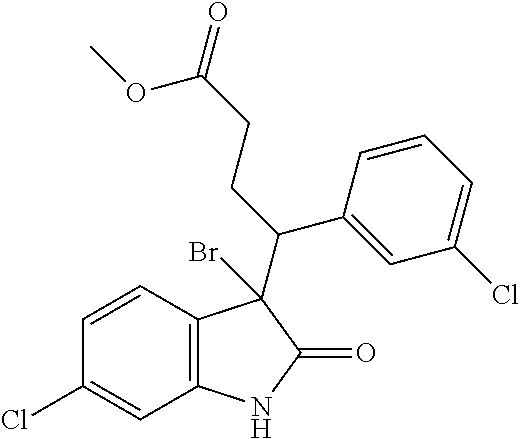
C1=CC2=C(C=C1Cl)NC(=O)C2(C(C1=CC(Cl)=CC=C1)CCC(=O)OC)Br
